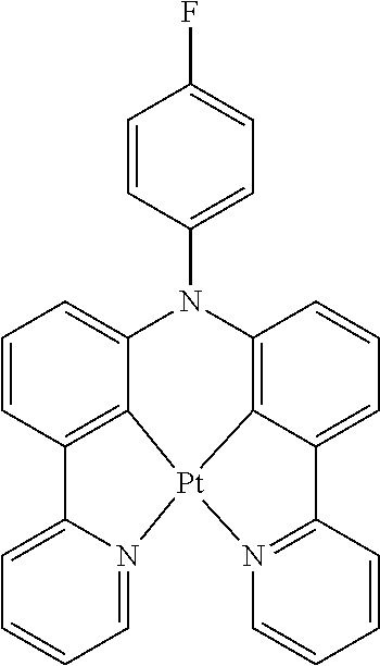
C1=CC2=C3C(=C1)N(C1=CC=C(F)C=C1)C1=C4C(=CC=C1)C1=N(C=CC=C1)[Pt]34N1=CC=CC=C21
